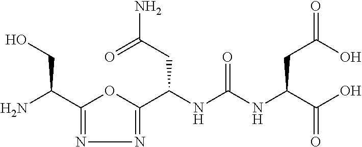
C1(C(N)CO)=NN=C(C(NC(NC(C(O)=O)CC(O)=O)=O)CC(N)=O)O1
